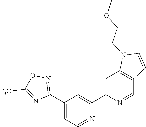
N1=CC=C(C2=NOC([F3C])=N2)C=C1C1=CC2=C(C=N1)C=CN2CCOC
